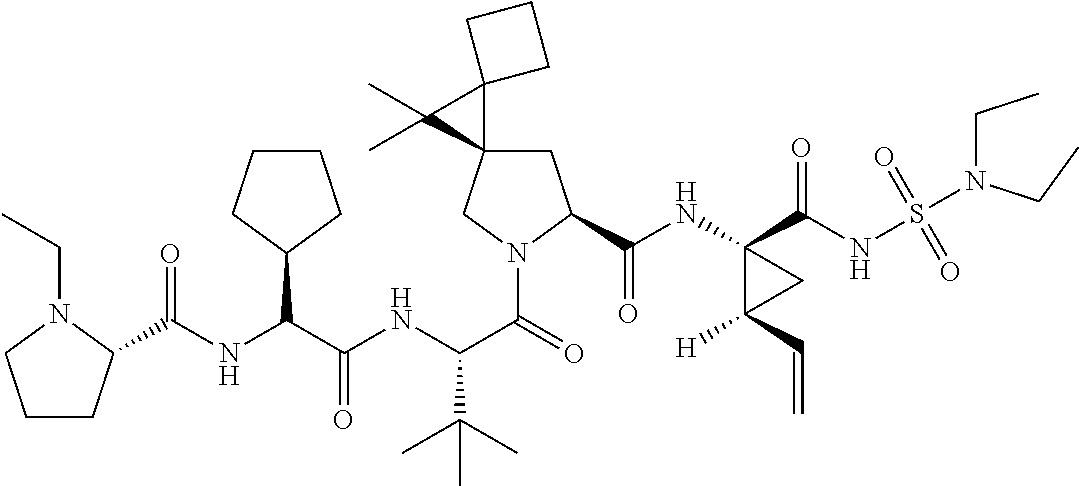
C1C2(CN(C(=O)C(NC(C(NC(=O)C3CCCN3CC)C3CCCC3)=O)C(C)(C)C)C1C(NC1(C(NS(=O)(=O)N(CC)CC)=O)C([H])(C=C)C1)=O)C1(C2(C)C)CCC1
